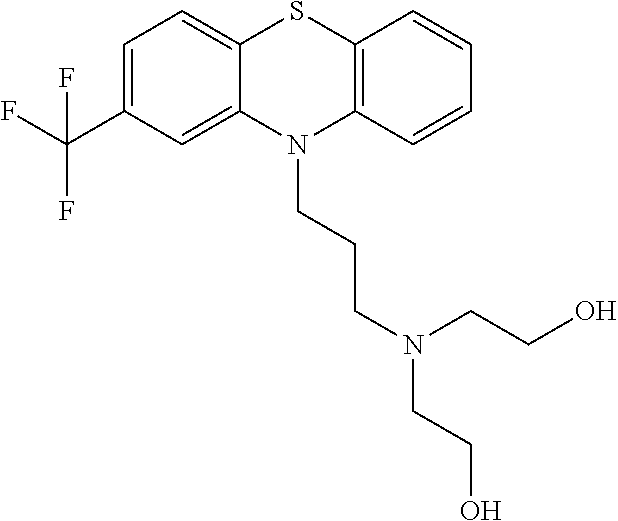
C1=C(C(F)(F)F)C=C2C(=C1)SC1=C(N2CCCN(CCO)CCO)C=CC=C1
